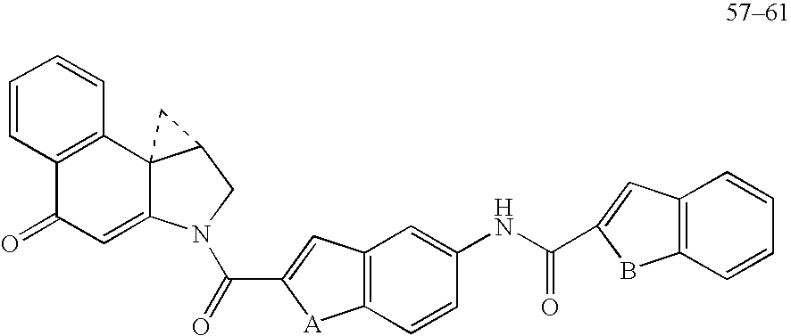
C(C1=CC2=C([A]1)C=CC(NC(C1=CC3=C(B1)C=CC=C3)=O)=C2)(=O)N1C2=CC(=O)C3=C(C=CC=C3)C23C(C1)C3
